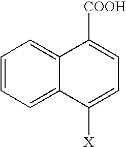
C1=CC=C2C(=C1)C([COOH])=CC=C2[X]
